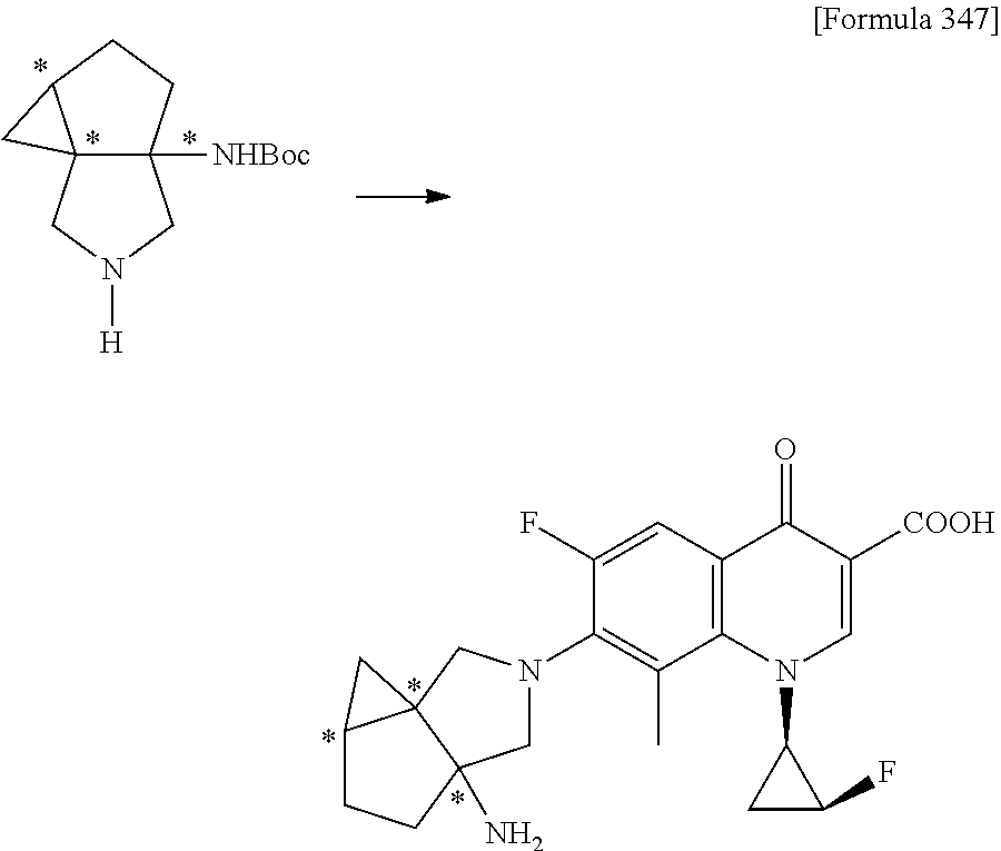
C123C([NHBoc])(CCC1C2)CN([H])C3.C1(N2CC3(N)C4(C2)C(CC3)C4)=C(C)C2=C(C=C1F)C(=O)C([COOH])=CN2C1CC1F
